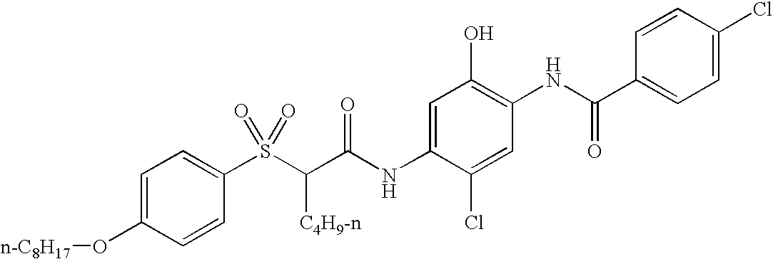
C1=CC(S(C(C(NC2=CC(O)=C(NC(C3=CC=C(Cl)C=C3)=O)C=C2Cl)=O)[C4H9-n])(=O)=O)=CC=C1O[n-C8H17]
